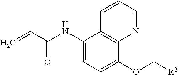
C1(NC(C=C)=O)=CC=C(OC[R2])C2=C1C=CC=N2
